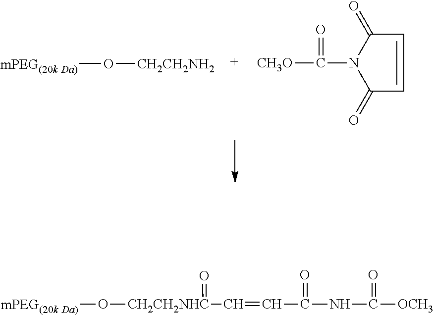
[mPEG(20k Da)]O[CH2CH2NH2].C1=CC(=O)N(C([CH3O])=O)C1=O.[mPEG(20k Da)]O[CH2CH2NHC](C=CC(NC([OCH3])=O)=O)=O
